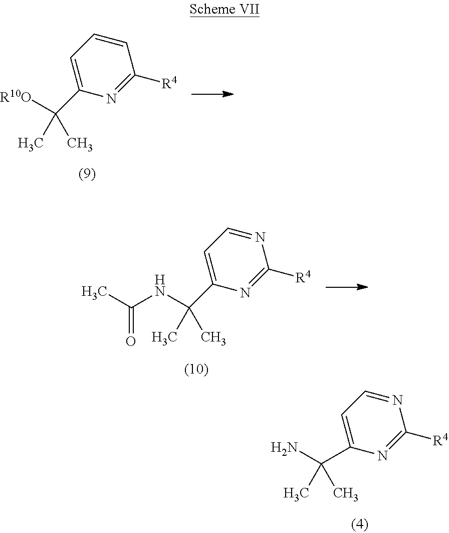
C1=C(C([R10O])(C)C)N=C([R4])C=C1.C1=C(C(NC(=O)C)(C)C)N=C([R4])N=C1.C1=C(C(N)(C)C)N=C([R4])N=C1
